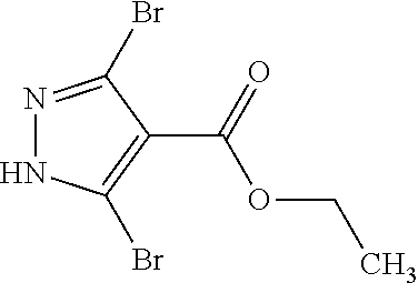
N1=C(Br)C(C(=O)OCC)=C(Br)N1
